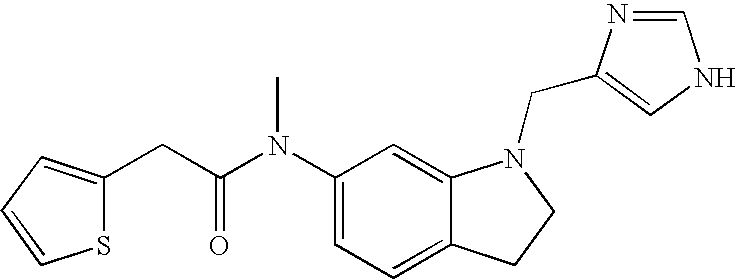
C1(N(C(CC2=CC=CS2)=O)C)=CC=C2C(=C1)N(CC1=CNC=N1)CC2
